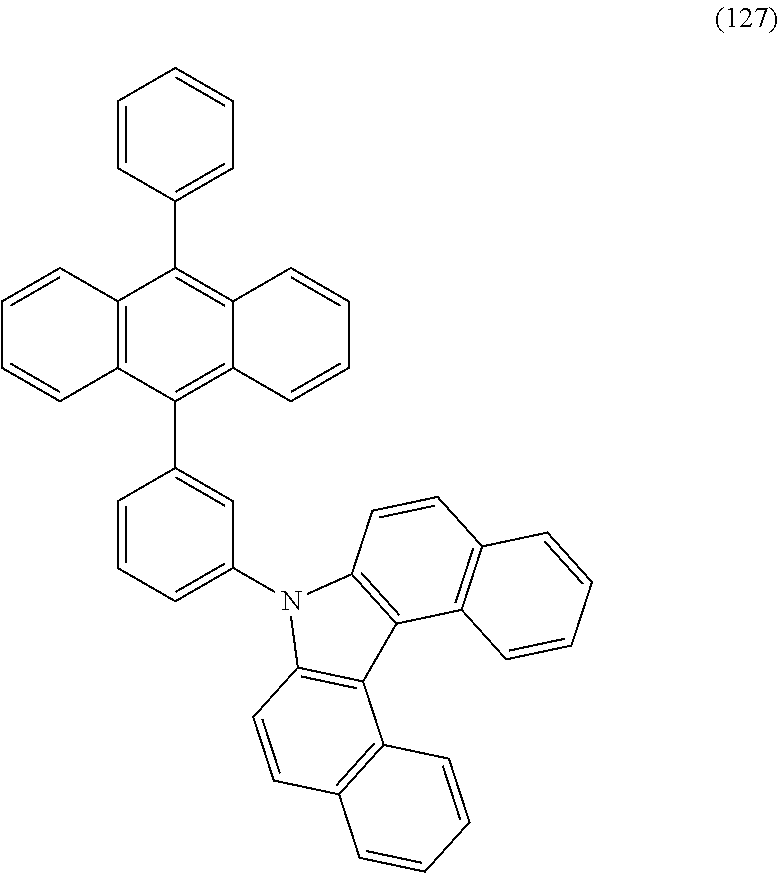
C12=C(C(C3=CC(N4C5=C(C6=C4C=CC4=C6C=CC=C4)C4=C(C=C5)C=CC=C4)=CC=C3)=C3C(=C1C1=CC=CC=C1)C=CC=C3)C=CC=C2
